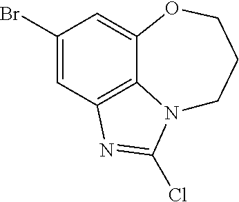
C1(Br)=CC2=C3C(=C1)OCCCN3C(Cl)=N2
